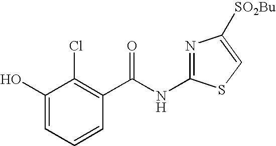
C1(O)=CC=CC(C(NC2=NC([SO2Bu])=CS2)=O)=C1Cl
